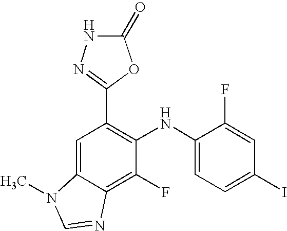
C1(C2=C(NC3=CC=C(I)C=C3F)C(F)=C3C(=C2)N(C)C=N3)=NNC(=O)O1
